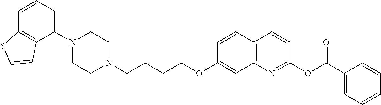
C1N(C2=CC=CC3=C2C=CS3)CCN(CCCCOC2=CC3=C(C=C2)C=CC(OC(C2=CC=CC=C2)=O)=N3)C1
